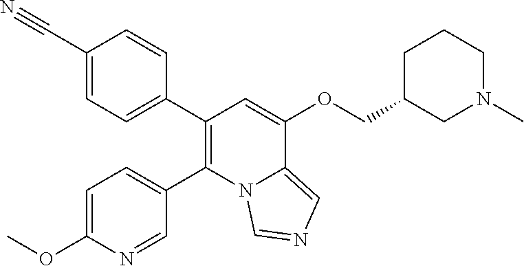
C1(C#N)=CC=C(C2=C(C3=CC=C(OC)N=C3)N3C(=CN=C3)C(OCC3CN(C)CCC3)=C2)C=C1
